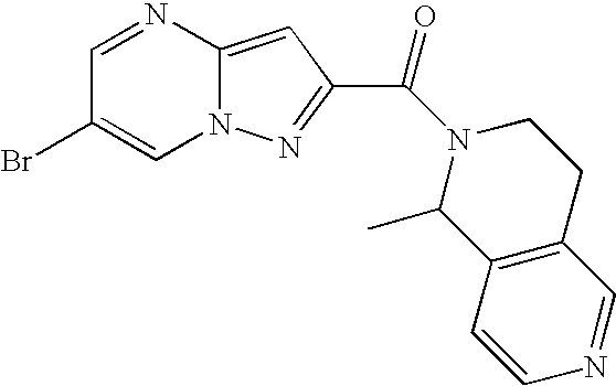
C1=NC2=CC(C(N3CCC4=C(C=CN=C4)C3C)=O)=NN2C=C1Br
